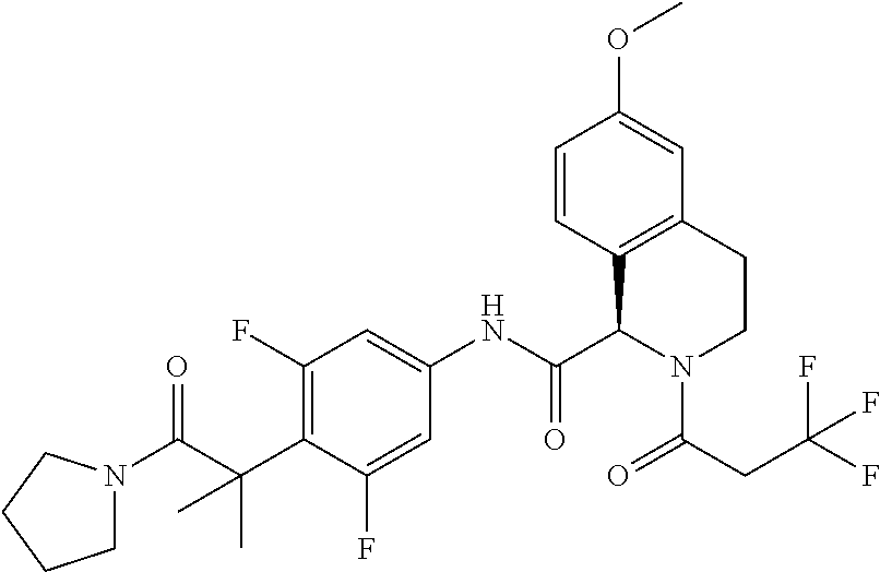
C1(F)=C(C(C)(C)C(=O)N2CCCC2)C(F)=CC(NC(C2C3=C(CCN2C(=O)CC(F)(F)F)C=C(OC)C=C3)=O)=C1
